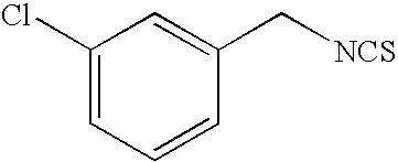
C1(Cl)=CC=CC(C[NCS])=C1
